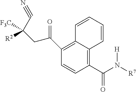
C1(C(N([R7])[H])=O)=C2C(=C(C(CC(C#N)([F3C])[R2])=O)C=C1)C=CC=C2
